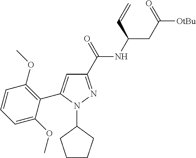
C1CCC(N2N=C(C(=O)NC(CC([OtBu])=O)C=C)C=C2C2=C(OC)C=CC=C2OC)C1
